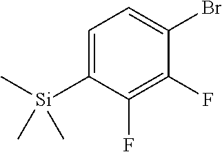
C1=C([Si](C)(C)C)C(F)=C(F)C(Br)=C1
